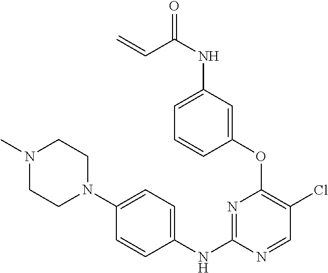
N1=C(NC2=CC=C(N3CCN(C)CC3)C=C2)N=CC(Cl)=C1OC1=CC(NC(=O)C=C)=CC=C1
